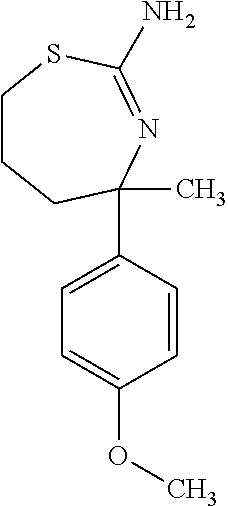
C1=CC(C2(C)CCCSC(N)=N2)=CC=C1OC
